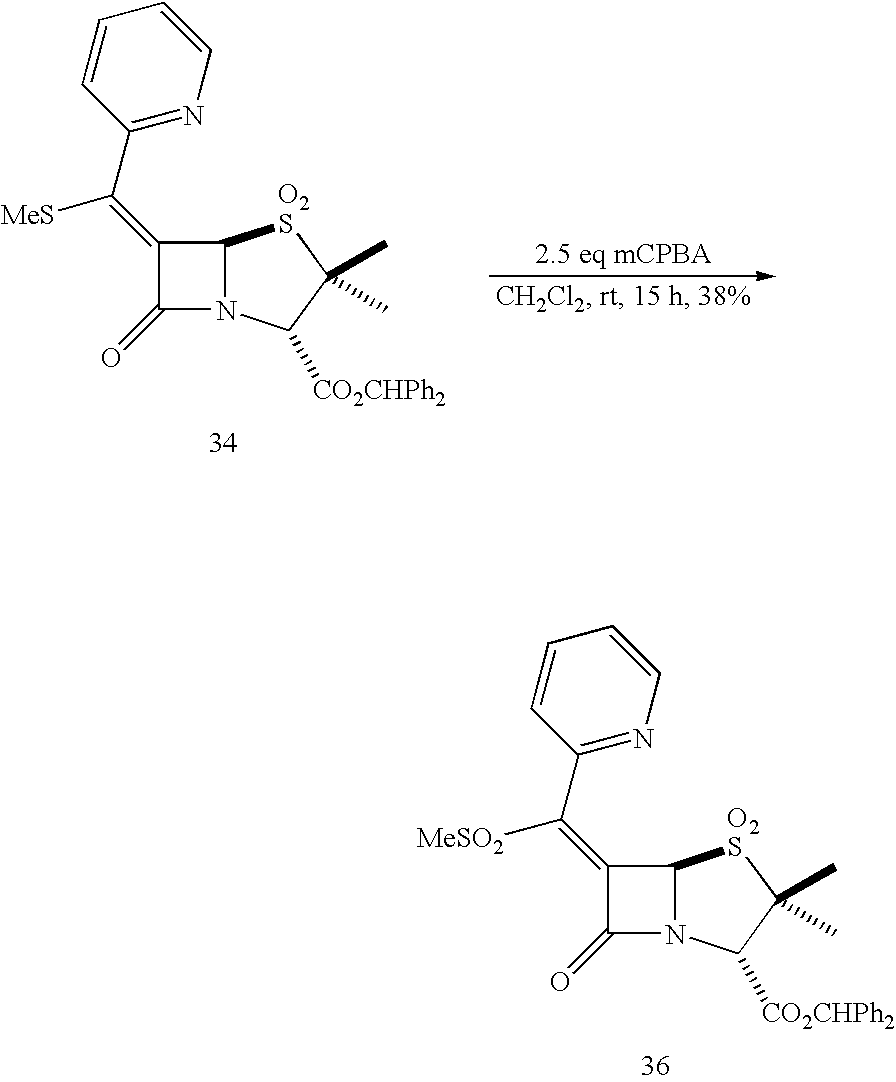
C1(=C(C2=NC=CC=C2)[MeS])C(=O)N2C1[O2S]C(C)(C)C2[CO2CHPh2].C1(=C(C2=NC=CC=C2)[MeSO2])C(=O)N2C1[O2S]C(C)(C)C2[CO2CHPh2]
